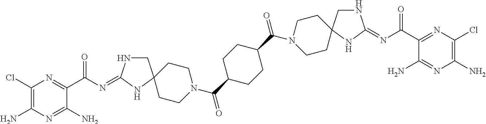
C1(Cl)=C(N)N=C(N)C(C(N=C2NCC3(N2)CCN(C(C2CCC(C(=O)N4CCC5(CC4)CNC(=NC(C4=NC(Cl)=C(N)N=C4N)=O)N5)CC2)=O)CC3)=O)=N1
